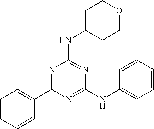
N(C1CCOCC1)C1=NC(NC2=CC=CC=C2)=NC(C2=CC=CC=C2)=N1
